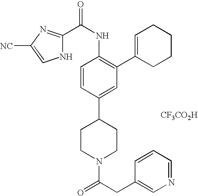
[CF3CO2H].C1CN(C(CC2=CN=CC=C2)=O)CCC1C1=CC(C2=CCCCC2)=C(NC(=O)C2=NC([NC])=CN2)C=C1
